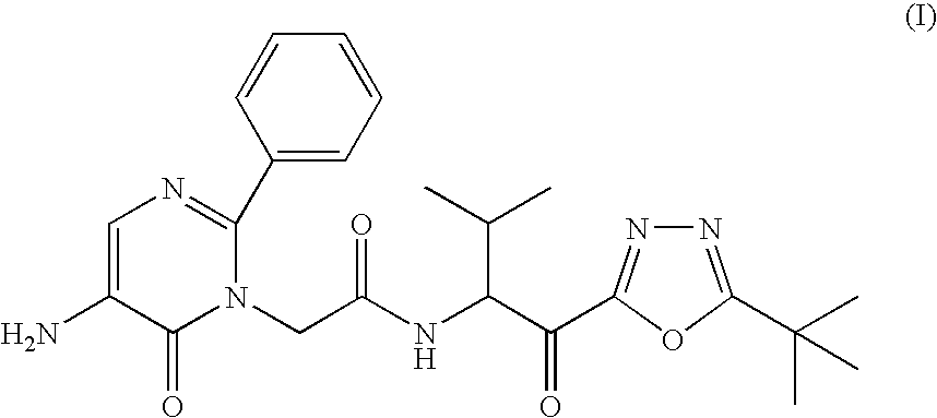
C1=C(N)C(=O)N(CC(NC(C(C2=NN=C(C(C)(C)C)O2)=O)C(C)C)=O)C(C2=CC=CC=C2)=N1
